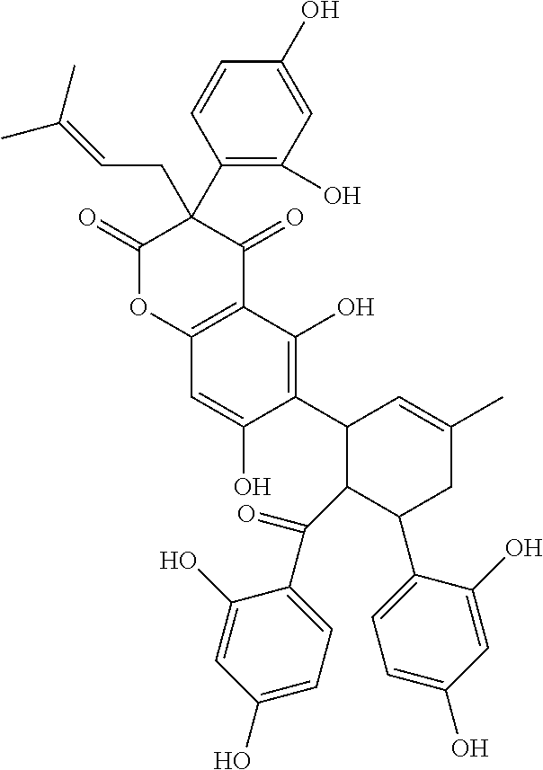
C1=C(O)C(C2C(C(C3=CC=C(O)C=C3O)=O)C(C3=CC=C(O)C=C3O)CC(C)=C2)=C(O)C2=C1OC(=O)C(CC=C(C)C)(C1=C(O)C=C(O)C=C1)C2=O
